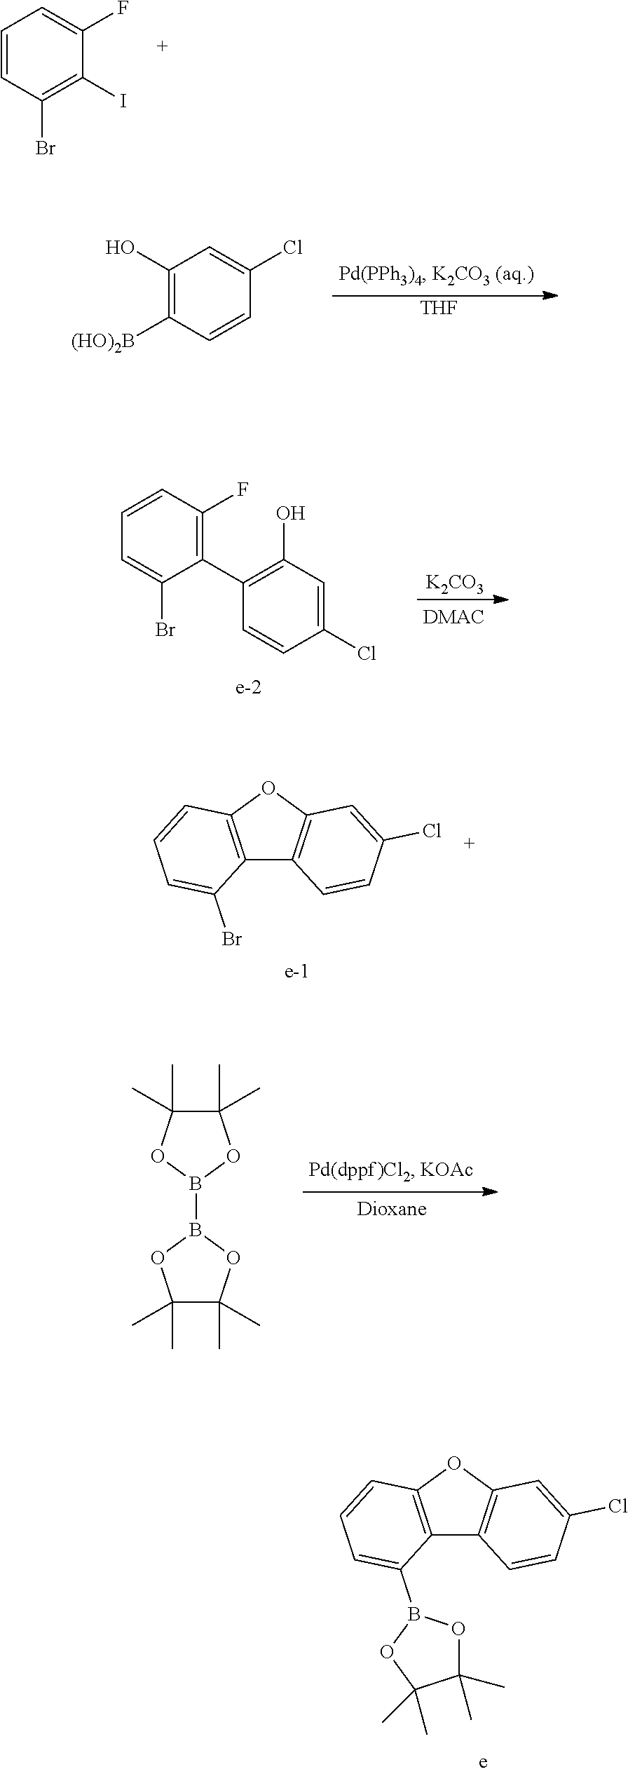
C1=CC(Br)=C(I)C(F)=C1.C1(O)=C([(HO)2B])C=CC(Cl)=C1.[THF].C1=C(Br)C(C2=C(O)C=C(Cl)C=C2)=C(F)C=C1.[K2CO3].C12=C(OC3=C1C=CC(Cl)=C3)C=CC=C2Br.B1(B2OC(C)(C)C(C)(C)O2)OC(C)(C)C(C)(C)O1.C12=C(OC3=C1C=CC(Cl)=C3)C=CC=C2B1OC(C)(C)C(C)(C)O1
